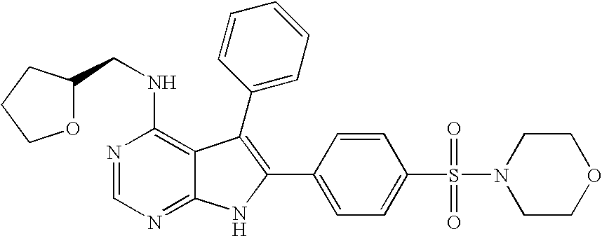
N1=CN=C2C(=C1NCC1OCCC1)C(C1=CC=CC=C1)=C(C1=CC=C(S(=O)(=O)N3CCOCC3)C=C1)N2
